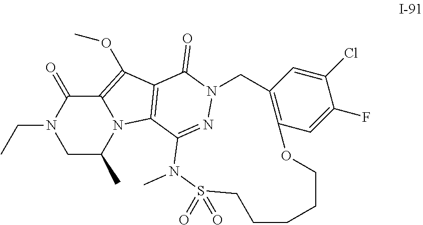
C12=C(OC)C3=C(N1C(C)CN(CC)C2=O)C1=NN(C3=O)CC2=C(C=C(F)C(Cl)=C2)OCCCCCS(=O)(=O)N1C
